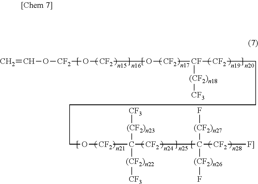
C=CO[CF2]O[CF2]O[CF2][CF]([CF2]CCCCO[CF2]C([(CF2)n23][CF3])([(CF2)n22][CF3])[CF2]C([(CF2)n27]F)([(CF2)n26]F)[CF2][F]])[(CF2)n18][CF3]
